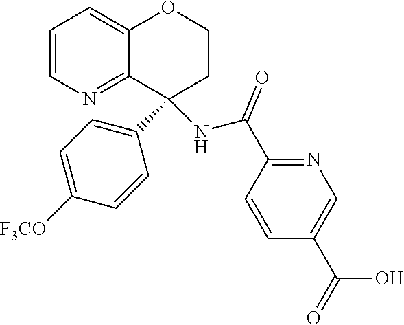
C1=CN=C2C(=C1)OCCC2(C1=CC=C([F3CO])C=C1)NC(C1=NC=C(C(O)=O)C=C1)=O
